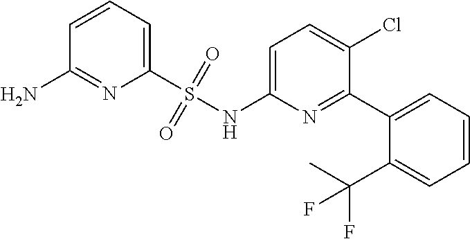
C1=C(NS(C2=CC=CC(N)=N2)(=O)=O)N=C(C2=CC=CC=C2C(F)(C)F)C(Cl)=C1
